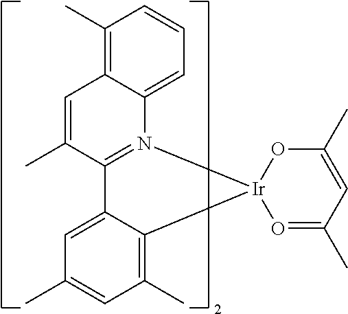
C1(C)=CC2=C(C)C=CC=C2N2=C1C1=CC(C)=CC(C)=C1[Ir]21O=C(C)C=C(C)O1
